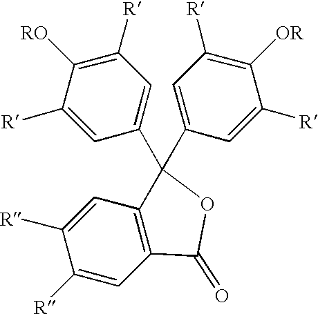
C1(C2=CC([R])=C([RO])C([R])=C2)(C2=CC([R])=C([OR])C([R])=C2)OC(=O)C2=C1C=C([R])C([R])=C2
